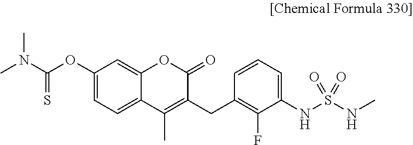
C1(OC(=S)N(C)C)=CC=C2C(=C1)OC(=O)C(CC1=C(F)C(NS(NC)(=O)=O)=CC=C1)=C2C
